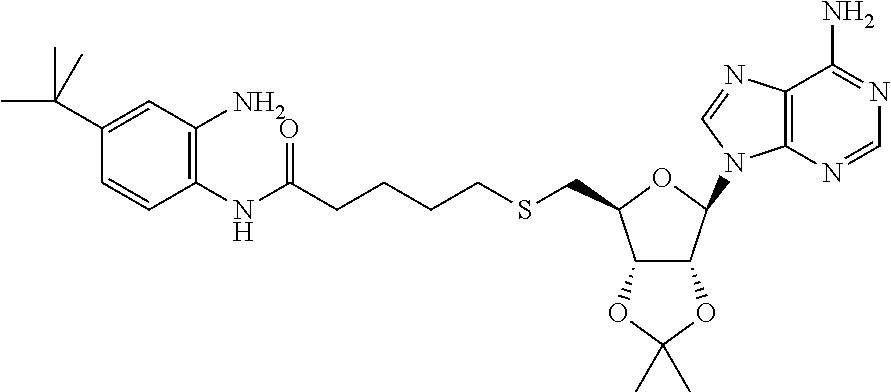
C12=C(N=CN=C1N)N(C1OC(CSCCCCC(NC3=C(N)C=C(C(C)(C)C)C=C3)=O)C3C1OC(C)(C)O3)C=N2
